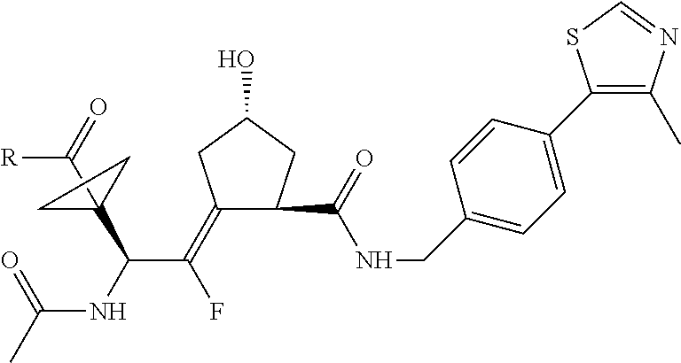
C1(=C(C(NC(C)=O)C2(C(=O)[R])CC2)F)CC(O)CC1C(NCC1=CC=C(C2=C(C)N=CS2)C=C1)=O
